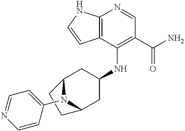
C12=C(C(NC3CC4N(C5=CC=NC=C5)C(C3)CC4)=C(C(N)=O)C=N1)C=CN2
